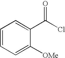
C1=CC=C([OMe])C(C(Cl)=O)=C1
